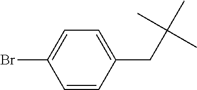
C1=CC(CC(C)(C)C)=CC=C1Br
